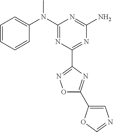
C1=CC=CC(N(C2=NC(C3=NOC(C4=CN=CO4)=N3)=NC(N)=N2)C)=C1
